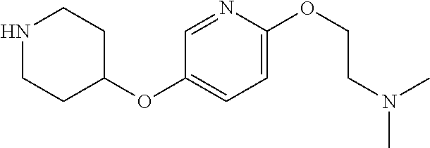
C1=C(OCCN(C)C)N=CC(OC2CCNCC2)=C1
